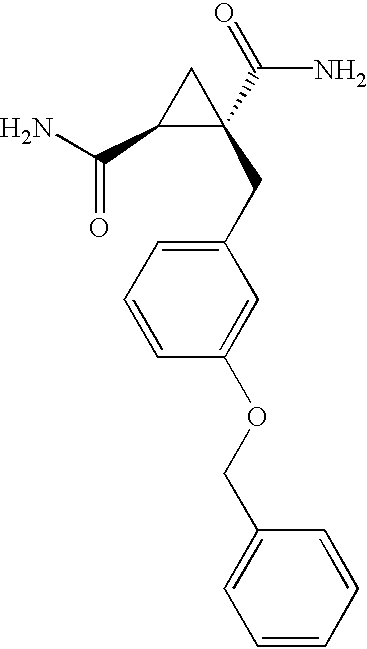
NC(C1C(C(=O)N)(CC2=CC=CC(OCC3=CC=CC=C3)=C2)C1)=O
